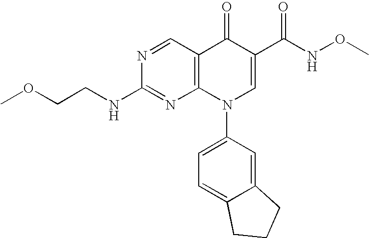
N1=CC2=C(N=C1NCCOC)N(C1=CC=C3C(=C1)CCC3)C=C(C(=O)NOC)C2=O
